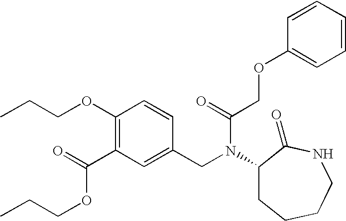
C1(OCCC)=C(C(=O)OCCC)C=C(CN(C(=O)COC2=CC=CC=C2)C2CCCCNC2=O)C=C1
